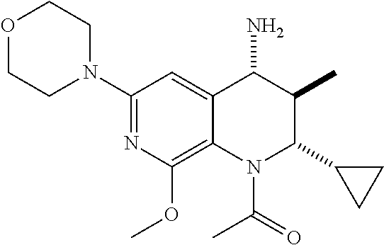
C1(N2CCOCC2)=NC(OC)=C2C(=C1)C(N)C(C)C(C1CC1)N2C(=O)C
